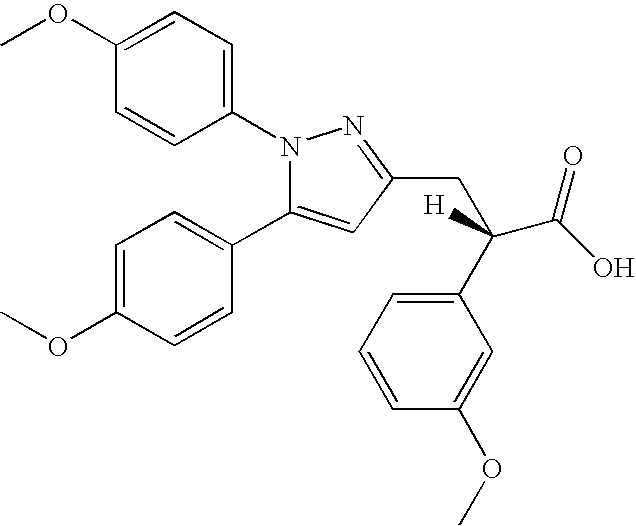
COC1=CC=C(N2C(C3=CC=C(OC)C=C3)=CC(CC(C(=O)O)(C3=CC=CC(OC)=C3)[H])=N2)C=C1
